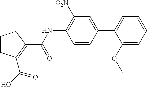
C1CCC(C(NC2=C([O2N])C=C(C3=CC=CC=C3OC)C=C2)=O)=C1C(O)=O
